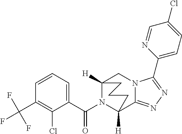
C12([H])N(C(C3=CC=CC(C(F)(F)F)=C3Cl)=O)C([H])(C3=NN=C(C4=CC=C(Cl)C=N4)N3C1)CCC2
